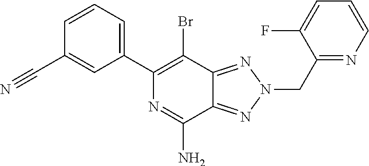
C12=NN(CC3=NC=CC=C3F)N=C1C(N)=NC(C1=CC=CC(C#N)=C1)=C2Br
